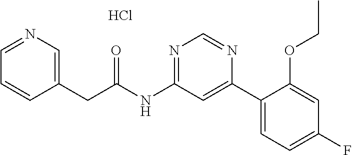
N(C1=NC=NC(C2=CC=C(F)C=C2OCC)=C1)C(CC1=CN=CC=C1)=O.Cl
